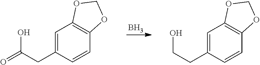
C1=C(CC(O)=O)C=CC2=C1OCO2.B.C1=C(CCO)C=CC2=C1OCO2
